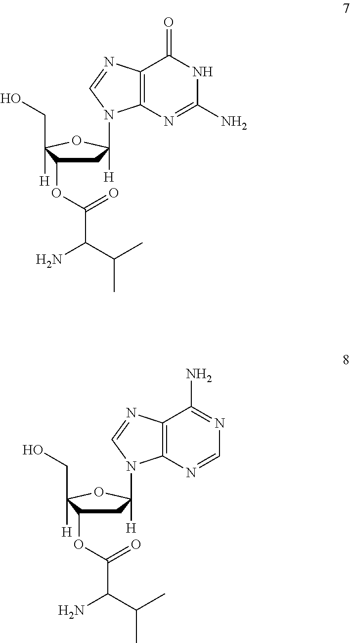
C1C(OC(C(C(C)C)N)=O)C(CO)([H])OC1([H])N1C2=C(C(=O)NC(N)=N2)N=C1.C1C(OC(C(C(C)C)N)=O)C(CO)([H])OC1([H])N1C2=C(C(N)=NC=N2)N=C1
